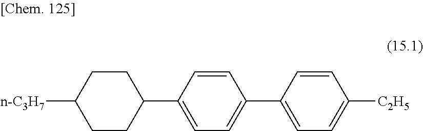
[n-C3H7]C1CCC(C2=CC=C(C3=CC=C([C2H5])C=C3)C=C2)CC1
